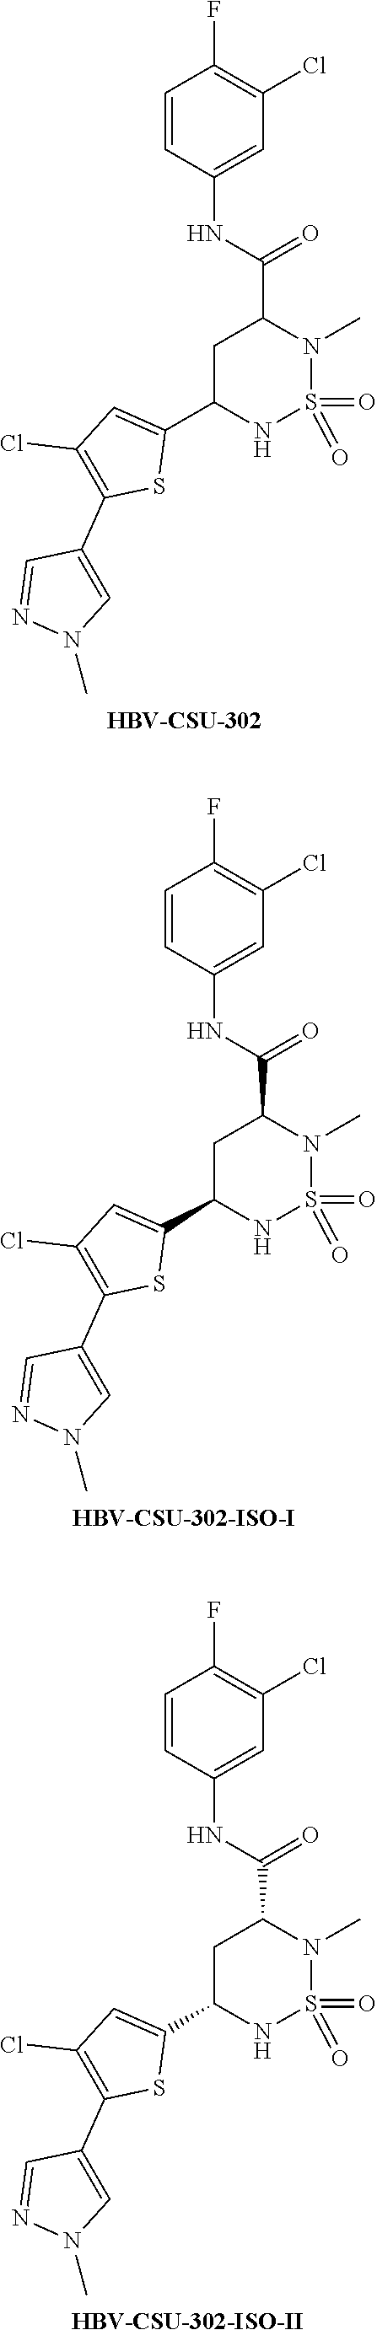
C1=CC(NC(=O)C2CC(C3=CC(Cl)=C(C4=CN(C)N=C4)S3)NS(=O)(=O)N2C)=CC(Cl)=C1F.[HBV-CSU-302].C1=CC(NC(=O)C2CC(C3=CC(Cl)=C(C4=CN(C)N=C4)S3)NS(=O)(=O)N2C)=CC(Cl)=C1F.[HBV-CSU-302-ISO-I].C1=CC(NC(=O)C2CC(C3=CC(Cl)=C(C4=CN(C)N=C4)S3)NS(=O)(=O)N2C)=CC(Cl)=C1F.[HBV-CSU-302-ISO-II]
